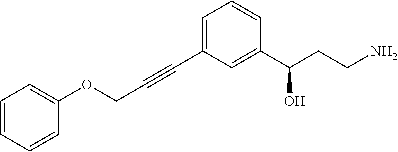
C1=CC(C(CCN)O)=CC(C#CCOC2=CC=CC=C2)=C1
